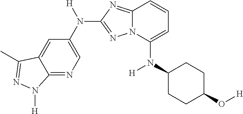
C12=NC=C(N([H])C3=NN4C(=N3)C=CC=C4N(C3CCC(O[H])CC3)[H])C=C1C(C)=NN2[H]
